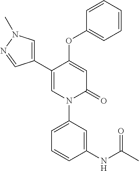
C1=C(OC2=CC=CC=C2)C(C2=CN(C)N=C2)=CN(C2=CC=CC(NC(C)=O)=C2)C1=O
